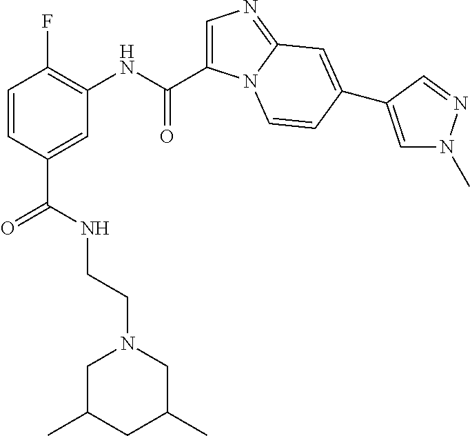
C1=C(C(NC2=C(F)C=CC(C(NCCN3CC(C)CC(C)C3)=O)=C2)=O)N2C(=N1)C=C(C1=CN(C)N=C1)C=C2
